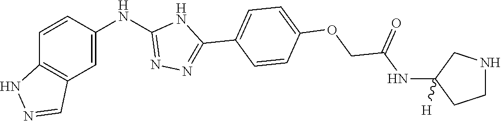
N(C(COC1=CC=C(C2=NN=C(NC3=CC4=C(C=C3)NN=C4)N2)C=C1)=O)C1([H])CNCC1
